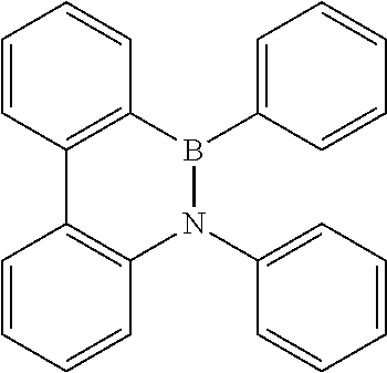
C12=C(B(C3=CC=CC=C3)N(C3=CC=CC=C3)C3=C1C=CC=C3)C=CC=C2
